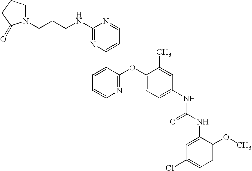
C1(NCCCN2CCCC2=O)=NC(C2=CC=CN=C2OC2=CC=C(NC(NC3=CC(Cl)=CC=C3OC)=O)C=C2C)=CC=N1
